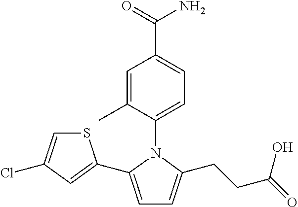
C1=C(C)C(N2C(C3=CC(Cl)=CS3)=CC=C2CCC(=O)O)=CC=C1C(=O)N
